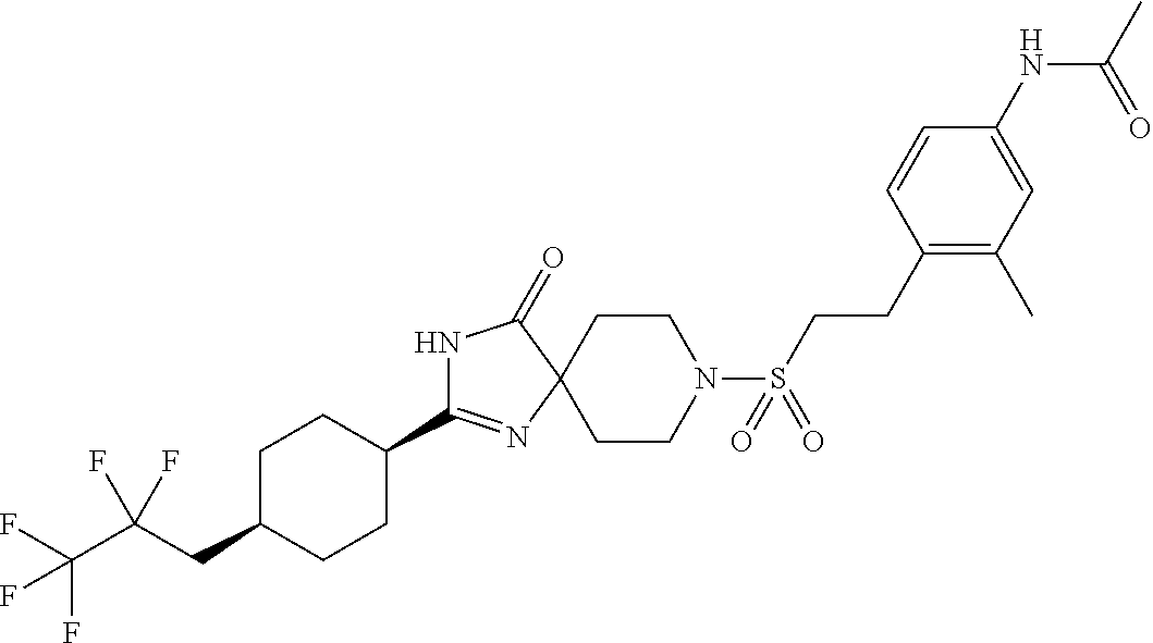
C1C(CC(C(F)(F)F)(F)F)CCC(C2=NC3(C(=O)N2)CCN(S(CCC2=C(C)C=C(NC(C)=O)C=C2)(=O)=O)CC3)C1
